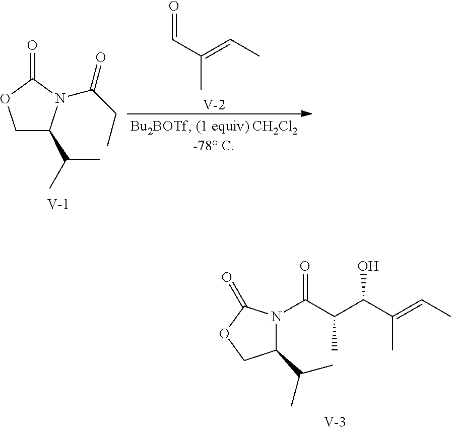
C1C(C(C)C)N(C(=O)CC)C(=O)O1.[V].[V].O=CC(C)=CC.C1(C(C)C)N(C(=O)C(C(O)C(C)=CC)C)C(=O)OC1.[V]
